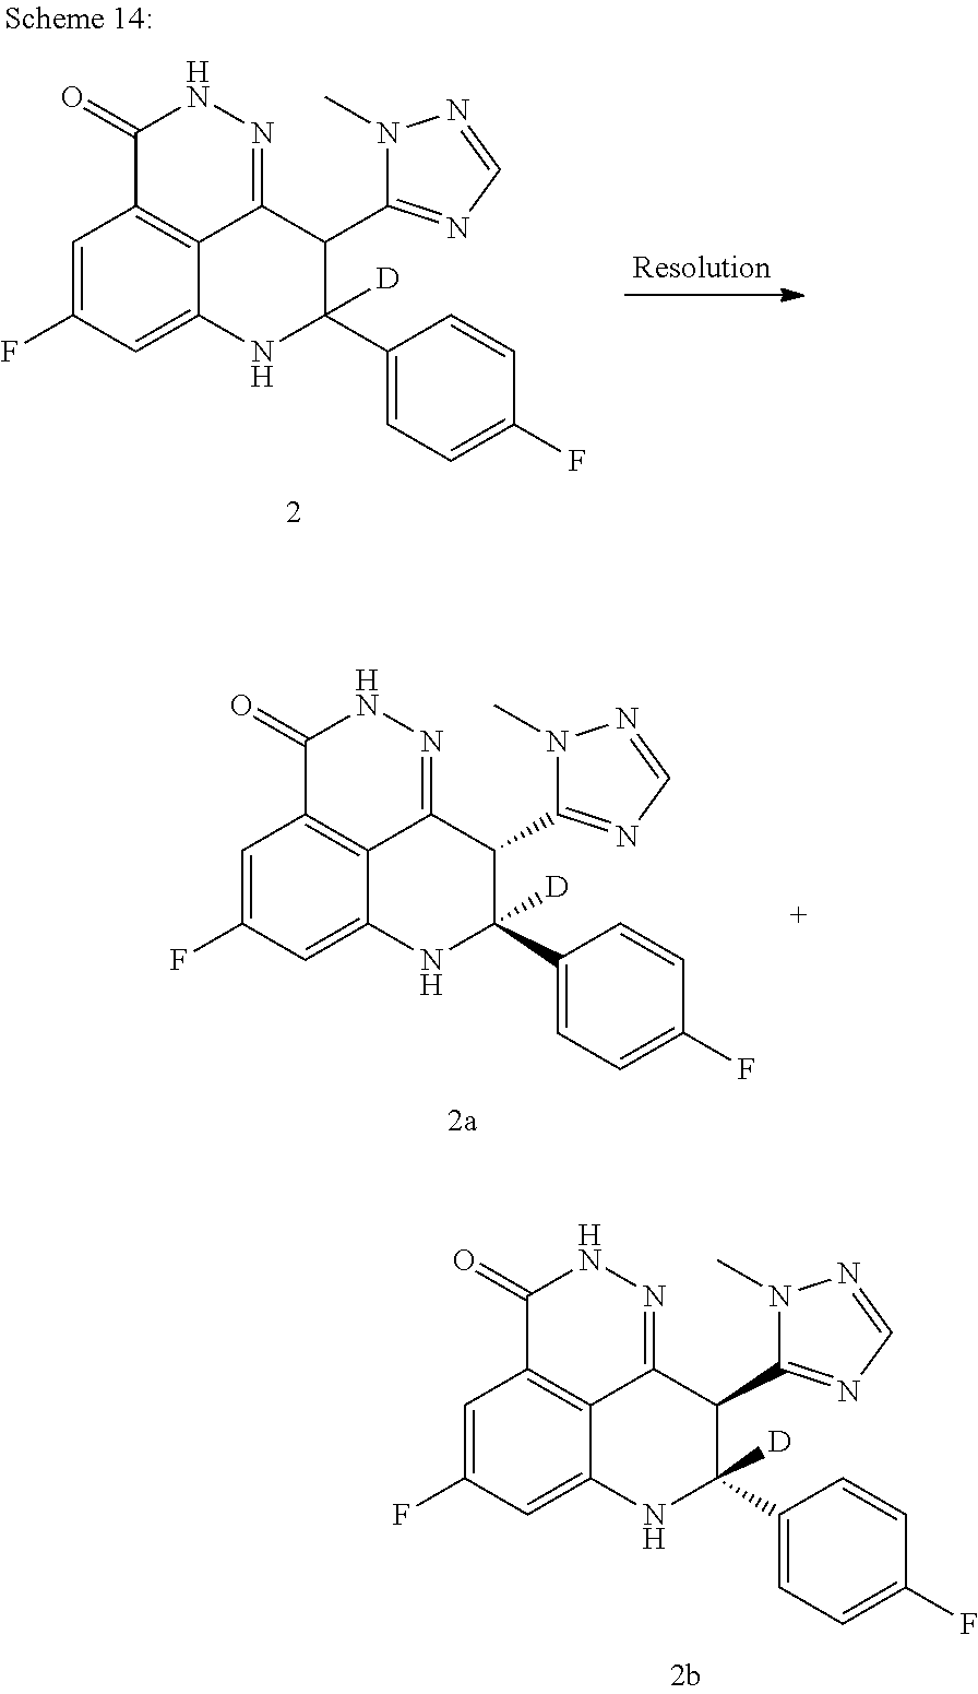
N1(C)C(C2C3=NNC(=O)C4=C3C(=CC(F)=C4)NC2(C2=CC=C(F)C=C2)[D])=NC=N1.N1(C)C(C2C3=NNC(=O)C4=C3C(=CC(F)=C4)NC2(C2=CC=C(F)C=C2)[D])=NC=N1.N1(C)C(C2C3=NNC(=O)C4=C3C(=CC(F)=C4)NC2(C2=CC=C(F)C=C2)[D])=NC=N1
